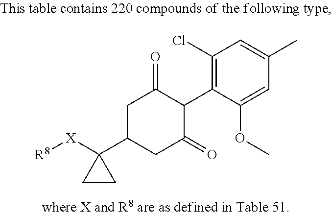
C1(Cl)=C(C2C(=O)CC(C3([X][R8])CC3)CC2=O)C(OC)=CC(C)=C1
